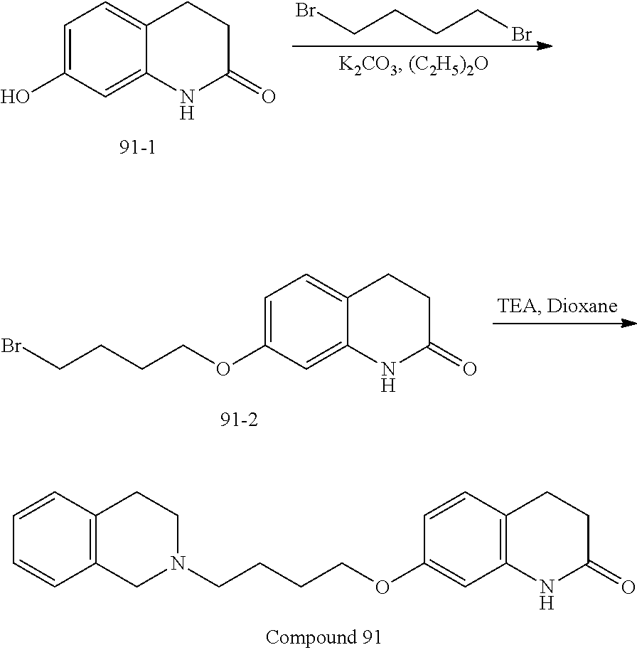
C1=C(O)C=C2C(=C1)CCC(=O)N2.BrCCCCBr.C1=C(OCCCCBr)C=C2C(=C1)CCC(=O)N2.C1=CC2=C(C=C1OCCCCN1CC3=C(C=CC=C3)CC1)NC(=O)CC2
